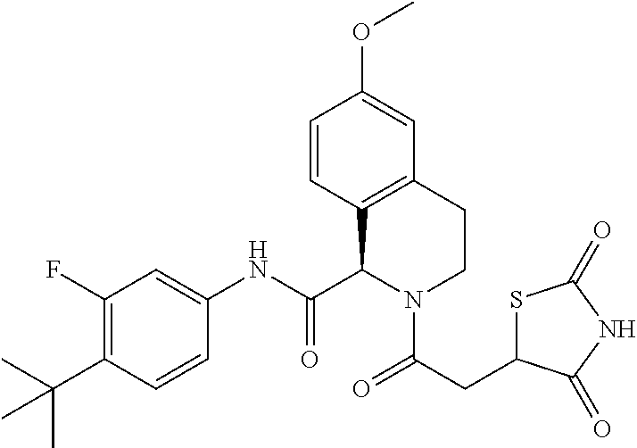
C1(F)=C(C(C)(C)C)C=CC(NC(C2N(C(=O)CC3SC(=O)NC3=O)CCC3=C2C=CC(OC)=C3)=O)=C1
